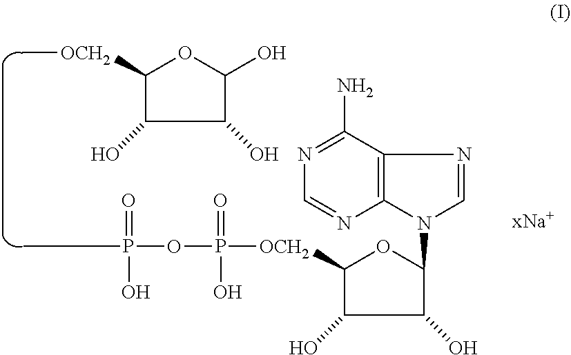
C1([OCH2]C)C(O)C(O)C(O)O1.CP(OP(=O)(O)[OCH2]C1C(O)C(O)C(N2C=NC3=C2N=CN=C3N)O1)(=O)O
